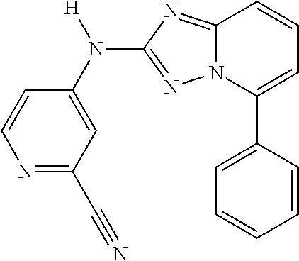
N1=C(C#N)C=C(N(C2=NN3C(=N2)C=CC=C3C2=CC=CC=C2)[H])C=C1
